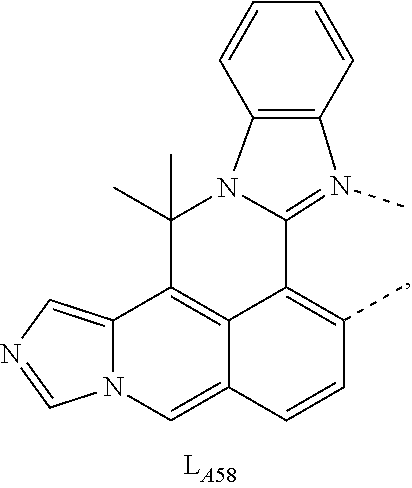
C12=N(C)C3=C(N1C(C)(C)C1=C4C2=C(C)C=CC4=CN2C1=CN=C2)C=CC=C3
